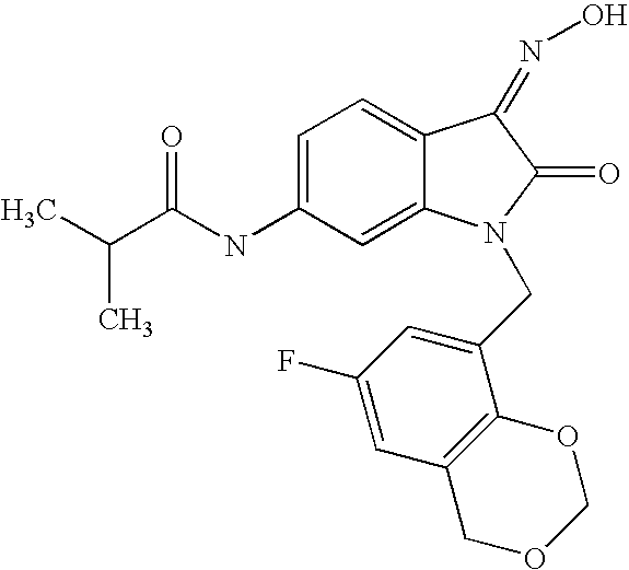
C(C(NC1=CC=C2C(=C1)N(CC1=CC(F)=CC3=C1OCOC3)C(=O)C2=NO)=O)(C)C
